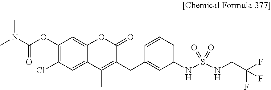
C1(OC(=O)N(C)C)=C(Cl)C=C2C(=C1)OC(=O)C(CC1=CC(NS(NCC(F)(F)F)(=O)=O)=CC=C1)=C2C
